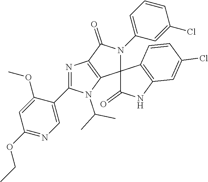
N1=C(C2=CN=C(OCC)C=C2OC)N(C(C)C)C2=C1C(=O)N(C1=CC=CC(Cl)=C1)C21C(=O)NC2=C1C=CC(Cl)=C2
